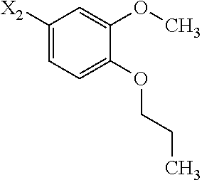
C1([X2])=CC=C(OCCC)C(OC)=C1
